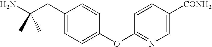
C1(CC(N)(C)C)=CC=C(OC2=NC=C([CONH2])C=C2)C=C1
